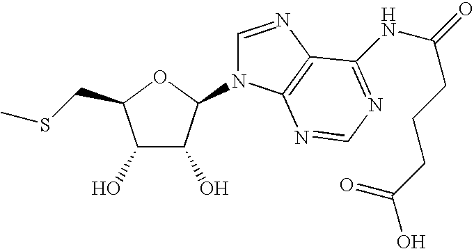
C1(O)C(O)C(N2C=NC3=C2N=CN=C3NC(=O)CCCC(=O)O)OC1CSC
